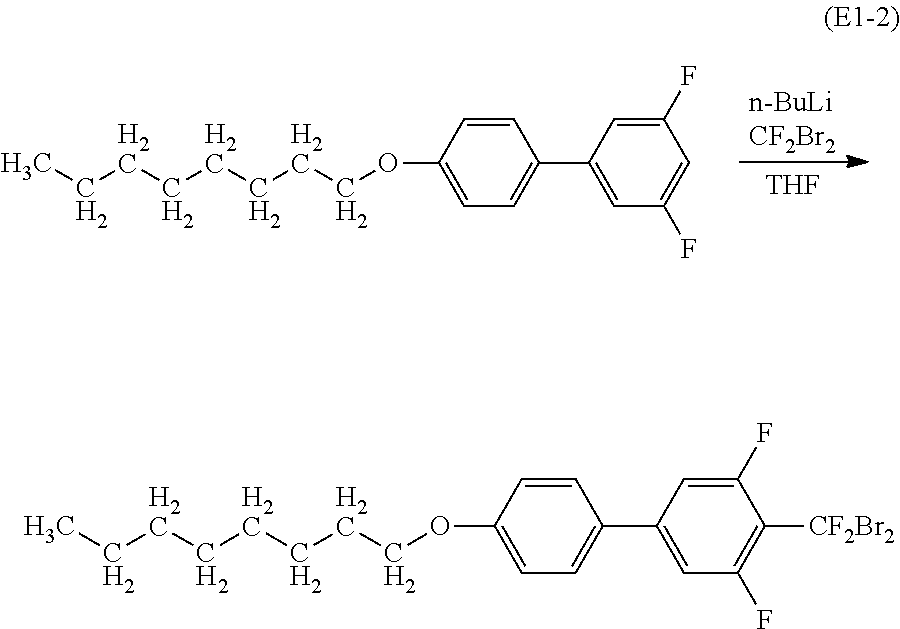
[THF].CCCCCCCCOC1=CC=C(C2=CC(F)=CC(F)=C2)C=C1.CCCCCCCCOC1=CC=C(C2=CC(F)=C([CF2Br2])C(F)=C2)C=C1
